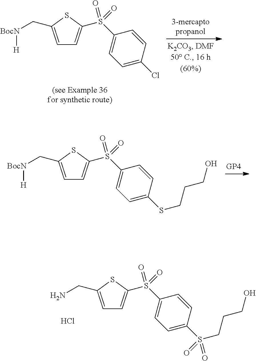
C1=C(C[BocN][H])SC(S(C2=CC=C(Cl)C=C2)(=O)=O)=C1.C1=C(C[BocN][H])SC(S(C2=CC=C(SCCCO)C=C2)(=O)=O)=C1.C1=C(CN)SC(S(C2=CC=C(S(CCCO)(=O)=O)C=C2)(=O)=O)=C1.Cl
